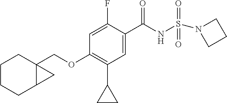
C1=C(F)C(C(NS(N2CCC2)(=O)=O)=O)=CC(C2CC2)=C1OCC12CCCCC1C2
